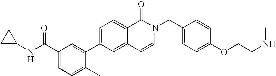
C1C(NC(C2=CC=C(C)C(C3=CC=C4C(=C3)C=CN(CC3=CC=C(OCCNC)C=C3)C4=O)=C2)=O)C1
